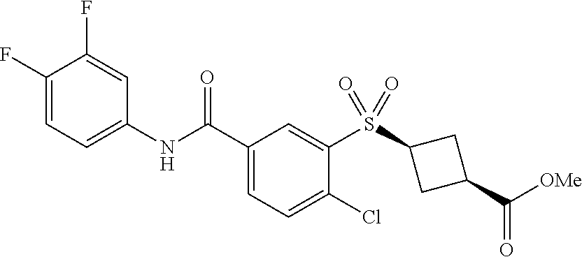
C1(F)=CC=C(NC(C2=CC=C(Cl)C(S(=O)(=O)C3CC(C(=O)[OMe])C3)=C2)=O)C=C1F
